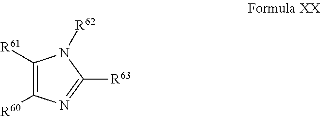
C1([R61])=C([R60])N=C([R63])N1[R62]
